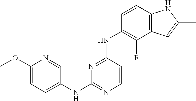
C1=C(OC)N=CC(NC2=NC=CC(NC3=C(F)C4=C(C=C3)NC(C)=C4)=N2)=C1
